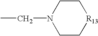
N1(CC)CC[R13]CC1
